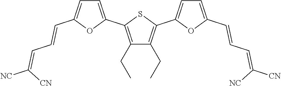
C1=C(C2=C(CC)C(CC)=C(C3=CC=C(C=CC=C([NC])[CN])O3)S2)OC(C=CC=C([CN])[NC])=C1
